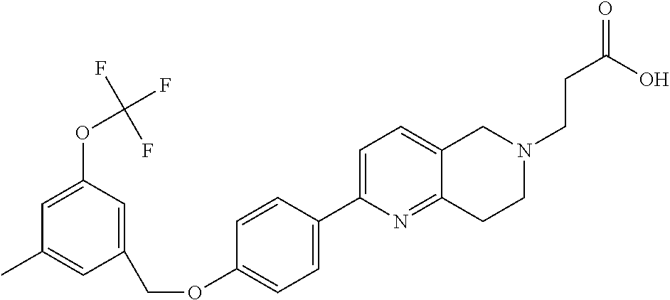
C1=C(OC(F)(F)F)C=C(COC2=CC=C(C3=CC=C4C(=N3)CCN(CCC(=O)O)C4)C=C2)C=C1C
